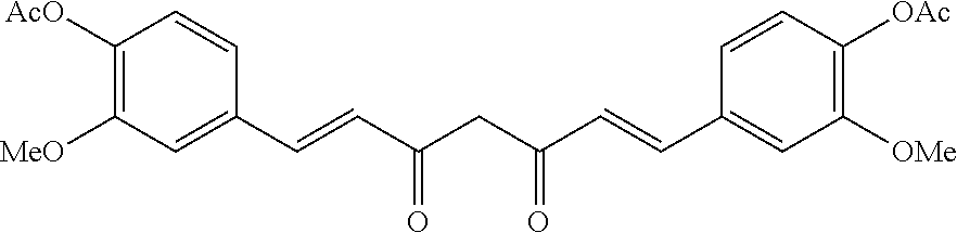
[AcO]C1=C([MeO])C=C(C=CC(CC(C=CC2=CC([OMe])=C([OAc])C=C2)=O)=O)C=C1
